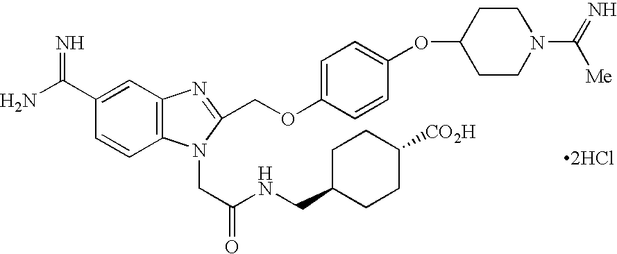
C1=C(OCC2=NC3=C(N2CC(NCC2CCC([CO2H])CC2)=O)C=CC(C(N)=N)=C3)C=CC(OC2CCN(C(=N)[Me])CC2)=C1.[2HCl]
